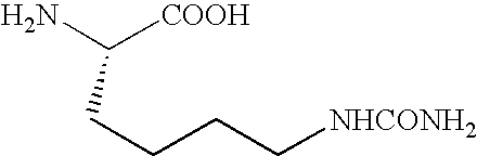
NC([COOH])CCCC[NHCONH2]
